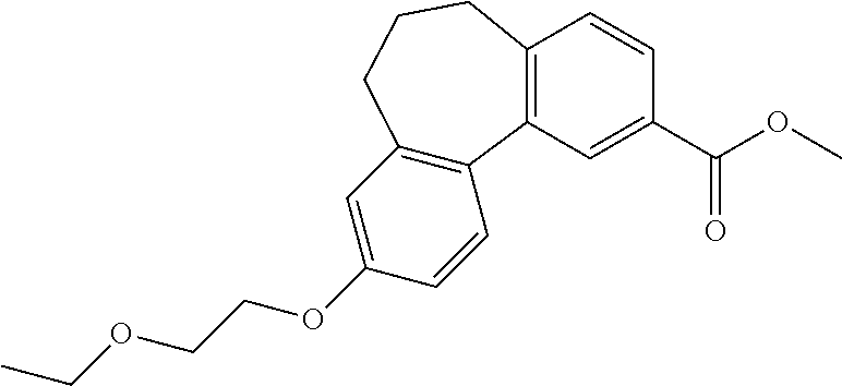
C1(OCCOCC)=CC2=C(C=C1)C1=C(CCC2)C=CC(C(=O)OC)=C1
